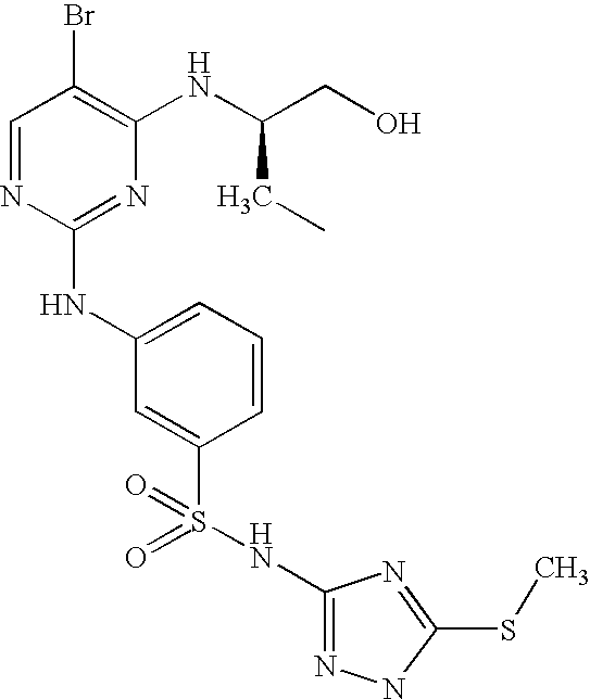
C1=NC(NC2=CC=CC(S(=O)(=O)NC3=NNC(SC)=N3)=C2)=NC(NC(CO)CC)=C1Br
